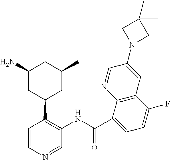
C1(N)CC(C2=C(NC(C3=CC=C(F)C4=C3N=CC(N3CC(C)(C)C3)=C4)=O)C=NC=C2)CC(C)C1
